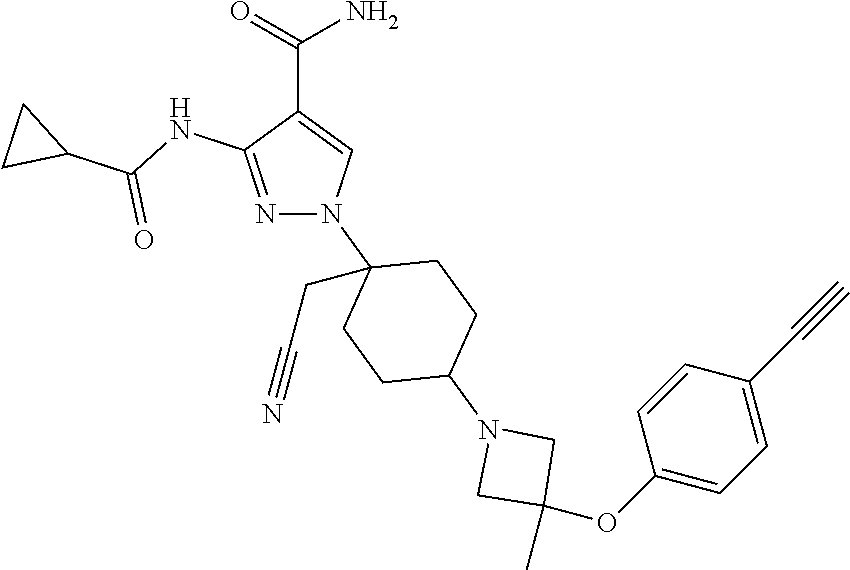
C(C1=CN(C2(CC#N)CCC(N3CC(OC4=CC=C(C#C)C=C4)(C)C3)CC2)N=C1NC(C1CC1)=O)(=O)N
